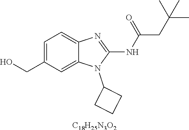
C1=C(CO)C=C2C(=C1)N=C(NC(CC(C)(C)C)=O)N2C1CCC1.[C18H25N3O2]
